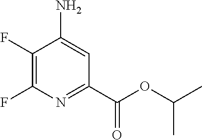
FC1=C(F)C(N)=CC(C(OC(C)C)=O)=N1
